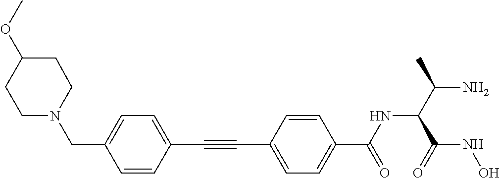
C(C1=CC=C(C(NC(C(N)C)C(NO)=O)=O)C=C1)#CC1=CC=C(CN2CCC(OC)CC2)C=C1
